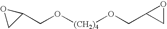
O1CC1CO[(CH2)4]OCC1CO1
